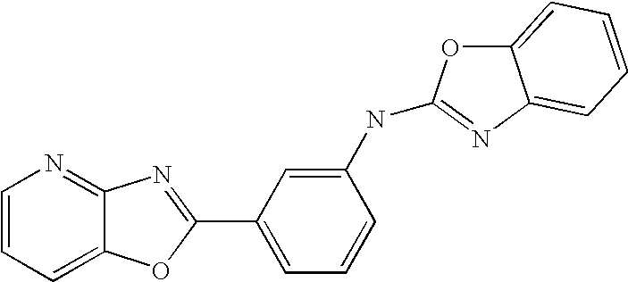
C1=CC=C2C(=N1)N=C(C1=CC=CC(NC3=NC4=CC=CC=C4O3)=C1)O2
